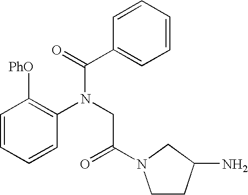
C1=CC=CC(N(CC(=O)N2CCC(N)C2)C(C2=CC=CC=C2)=O)=C1[PhO]
